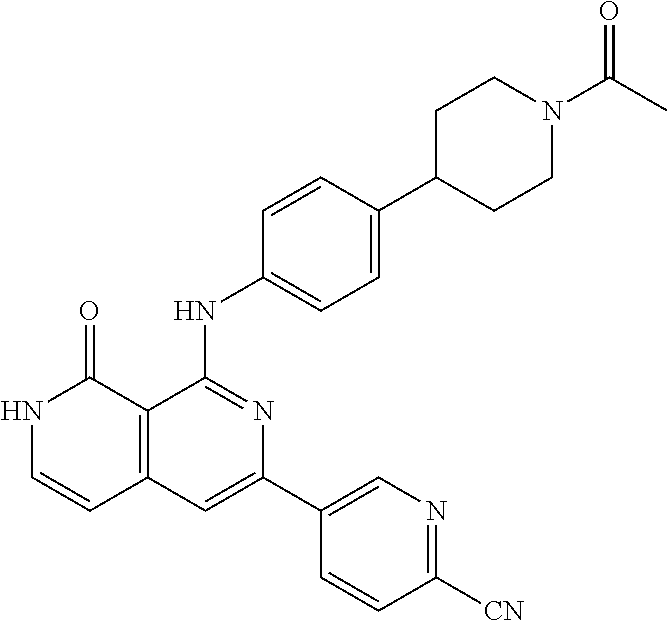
C1=CC(NC2=NC(C3=CN=C([CN])C=C3)=CC3=C2C(=O)NC=C3)=CC=C1C1CCN(C(=O)C)CC1
